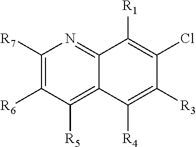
C1([R7])=C([R6])C([R5])=C2C(=N1)C([R1])=C(Cl)C([R3])=C2[R4]
